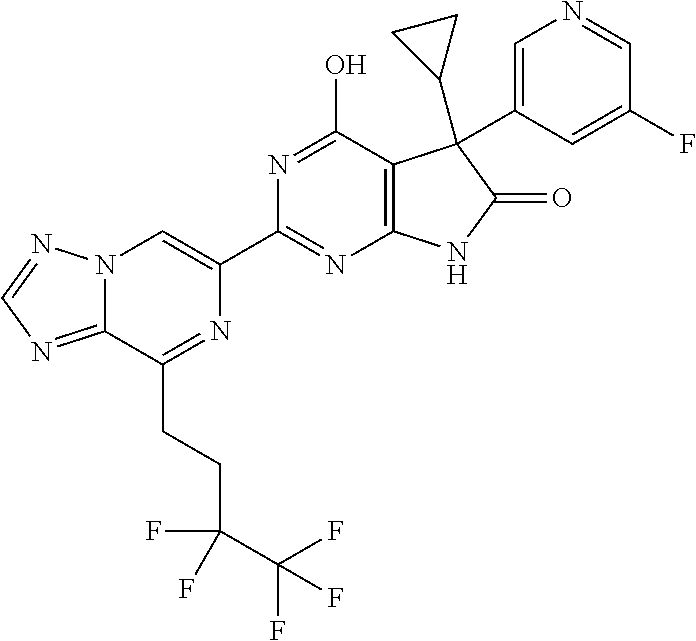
C12=NC=NN1C=C(C1=NC3=C(C(O)=N1)C(C1CC1)(C1=CN=CC(F)=C1)C(=O)N3)N=C2CCC(C(F)(F)F)(F)F
